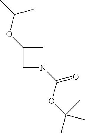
C1N(C(OC(C)(C)C)=O)CC1OC(C)C
